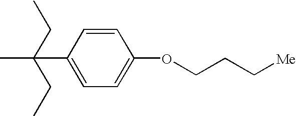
C1(C(C)(CC)CC)=CC=C(OCCC[Me])C=C1
